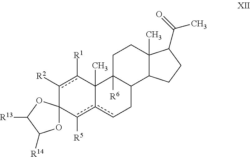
c1([R2])c([R1])C2(C)c(c([R5])C13OC([R14])C([R13])O3)cCC1C2([R6])CCC2(C)C1CCC2C(C)=O
